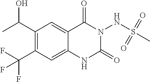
C1(C(C)O)=C(C(F)(F)F)C=C2C(=C1)C(=O)N(NS(C)(=O)=O)C(=O)N2
